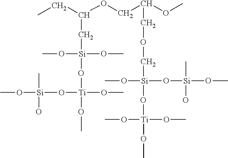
CO[Si](C)(O)O[Ti](O[Si](OC)(CC(CC)OCC(COC[Si](OC)(O[Si](C)(O)OC)O[Ti](OC)(OC)OC)OC)OC)(OC)OC
